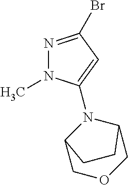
N1=C(Br)C=C(N2C3COCC2CC3)N1C
